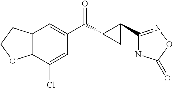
C12C(C(Cl)=CC(C(C3C(C4=NOC(=O)N4)C3)=O)=C1)OCC2
